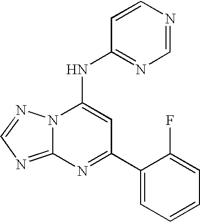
C12=NC=NN1C(NC1=NC=NC=C1)=CC(C1=CC=CC=C1F)=N2
